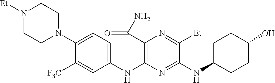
C1(NC2=C(C(N)=O)N=C([Et])C(NC3CCC(O)CC3)=N2)=CC=C(N2CCN([Et])CC2)C([F3C])=C1
